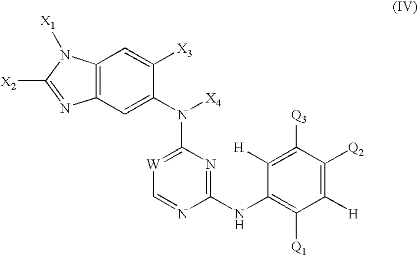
C1(NC2=C([Q1])C([H])=C([Q2])C([Q3])=C2[H])=NC(N([X4])C2=CC3=C(C=C2[X3])N([X1])C([X2])=N3)=[W]C=N1
